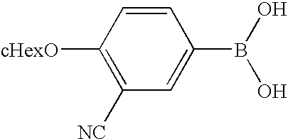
C1([cHexO])=C([NC])C=C(B(O)O)C=C1
